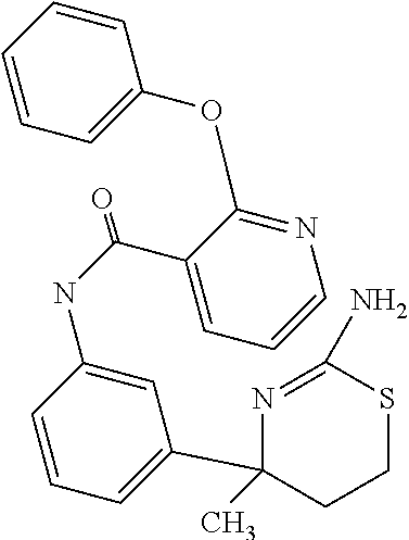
N1=C(N)SCCC1(C1=CC=CC(NC(=O)C2=CC=CN=C2OC2=CC=CC=C2)=C1)C
